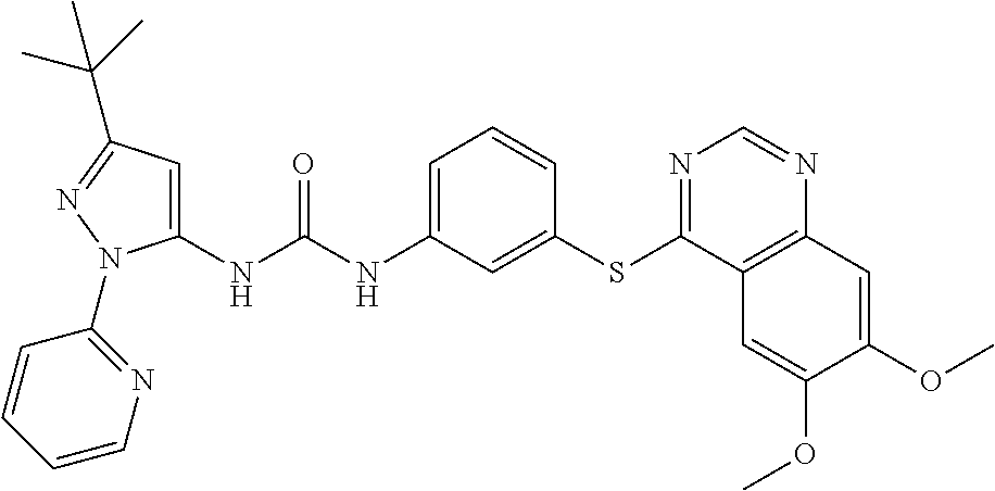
C1(NC(NC2=CC=CC(SC3=NC=NC4=C3C=C(OC)C(OC)=C4)=C2)=O)=CC(C(C)(C)C)=NN1C1=NC=CC=C1
